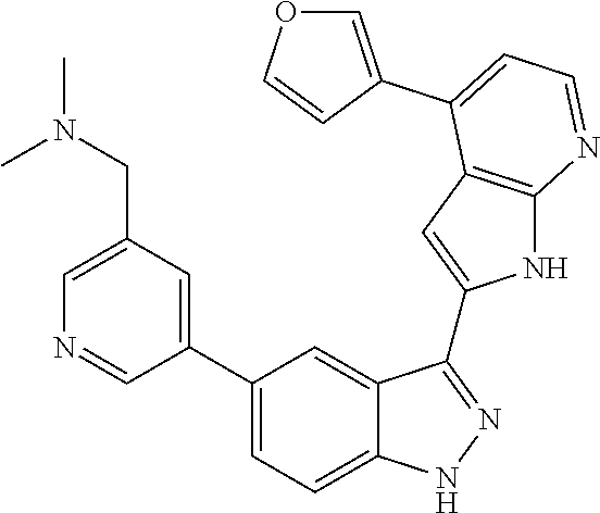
C1(C2=CC=C3C(=C2)C(C2=CC4=C(N2)N=CC=C4C2=COC=C2)=NN3)=CC(CN(C)C)=CN=C1
